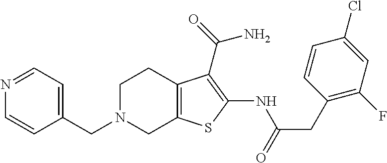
C1(CN2CC3=C(CC2)C(C(N)=O)=C(NC(=O)CC2=C(F)C=C(Cl)C=C2)S3)=CC=NC=C1
